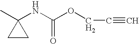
CC1(NC(OCC#C)=O)CC1
